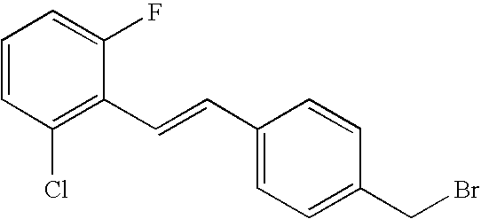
C1=CC(Cl)=C(C=CC2=CC=C(CBr)C=C2)C(F)=C1
